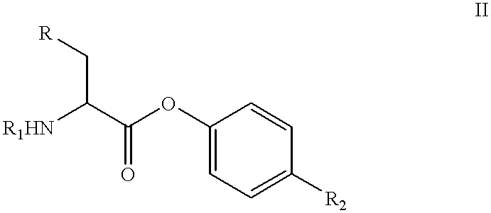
C(C(C(OC1=CC=C([R2])C=C1)=O)[R1HN])[R]
